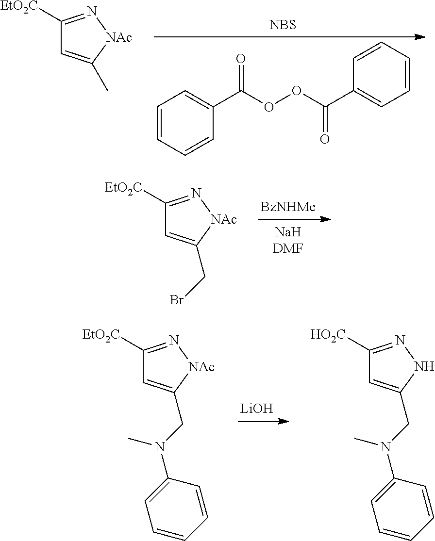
C1=CC=CC(C(OOC(=O)C2=CC=CC=C2)=O)=C1.[NBS].C1([EtO2C])=N[NAc]C(C)=C1.[BzNHMe].C1([EtO2C])=N[NAc]C(CBr)=C1.[LiOH].C1([EtO2C])=N[NAc]C(CN(C)C2=CC=CC=C2)=C1.C1([HO2C])=NNC(CN(C)C2=CC=CC=C2)=C1
